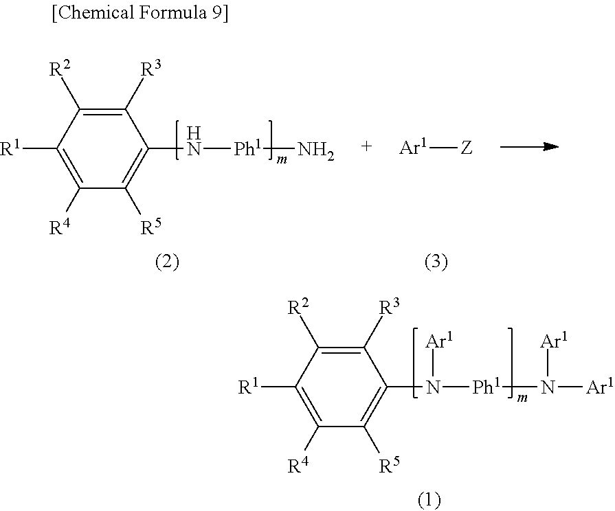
C1([R3])=C([R2])C([R1])=C([R4])C([R5])=C1N[Ph1]N.[Ar1][Z].C1([R3])=C([R2])C([R1])=C([R4])C([R5])=C1N([Ph1]N([Ar1])[Ar1])[Ar1]
